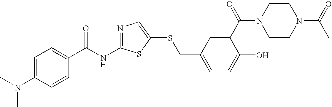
C1=C(N(C)C)C=CC(C(NC2=NC=C(SCC3=CC=C(O)C(C(=O)N4CCN(C(=O)C)CC4)=C3)S2)=O)=C1
